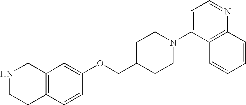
C12=C(C=CC(OCC3CCN(C4=CC=NC5=C4C=CC=C5)CC3)=C1)CCNC2
